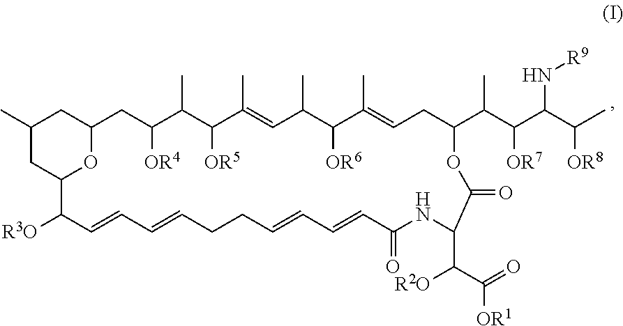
C1(C)CC2OC(C1)CC([OR4])C(C)C([OR5])C(C)=CC(C)C([OR6])C(C)=CCC(C(C(C(C(C)[OR8])N[R9])[OR7])C)OC(=O)C(C([R2O])C([OR1])=O)NC(=O)C=CC=CCCC=CC=CC2[R3O]
